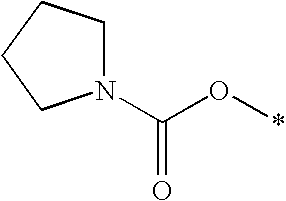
N1(C(O*)=O)CCCC1
